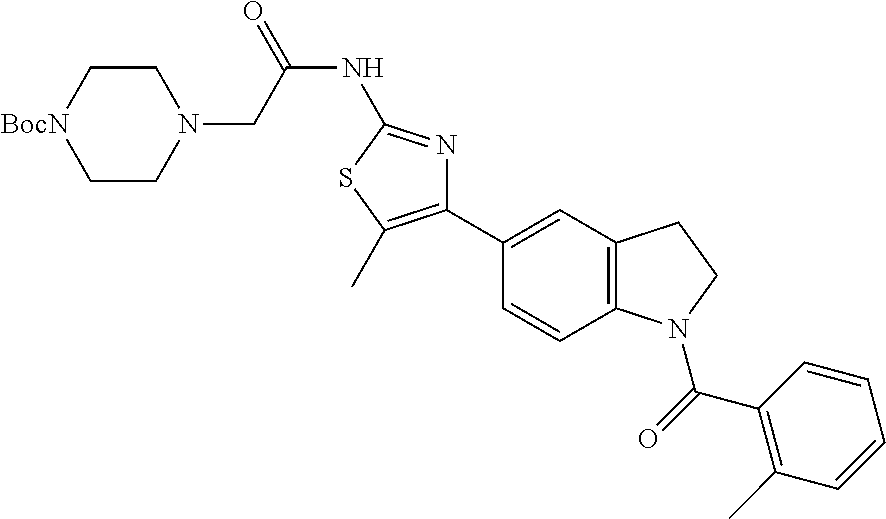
C1(C2=CC3=C(C=C2)N(C(=O)C2=C(C)C=CC=C2)CC3)=C(C)SC(NC(=O)CN2CC[BocN]CC2)=N1
